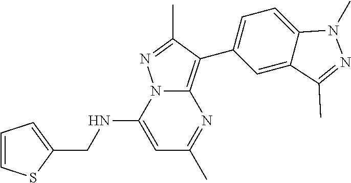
C1=C(NCC2=CC=CS2)N2C(=C(C3=CC=C4C(=C3)C(C)=NN4C)C(C)=N2)N=C1C
